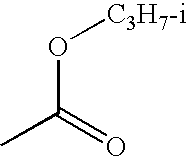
C(O[C3H7-i])(=O)C
